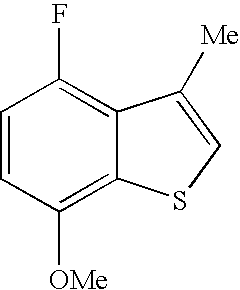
C1=CC([OMe])=C2C(=C1F)C([Me])=CS2
